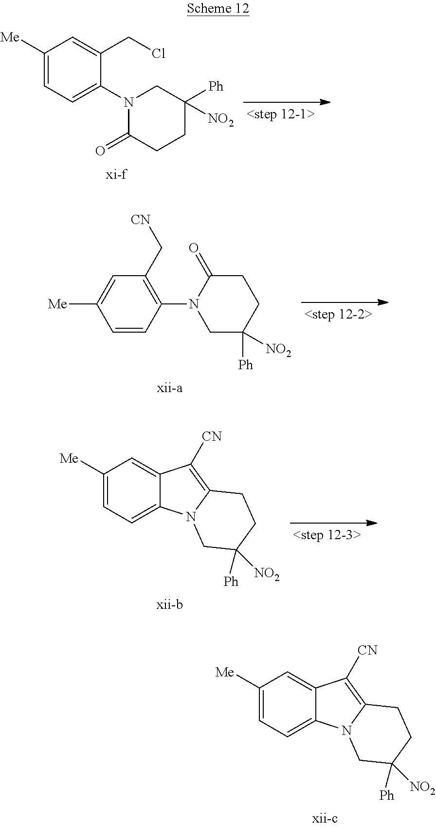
C1([Me])=CC=C(N2C(=O)CCC([Ph])([NO2])C2)C(CCl)=C1.C1=C([Me])C=CC(N2CC([Ph])([NO2])CCC2=O)=C1C[CN].C1([Me])=CC=C2C(=C1)C([CN])=C1N2CC([NO2])([Ph])CC1.C1([Me])=CC=C2C(=C1)C([CN])=C1N2CC([NO2])([Ph])CC1
